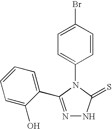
C1=C(Br)C=CC(N2C(=S)NN=C2C2=CC=CC=C2O)=C1
